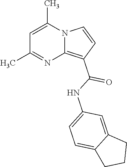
C1=C(C)N2C(=C(C(=O)NC3=CC=C4C(=C3)CCC4)C=C2)N=C1C
